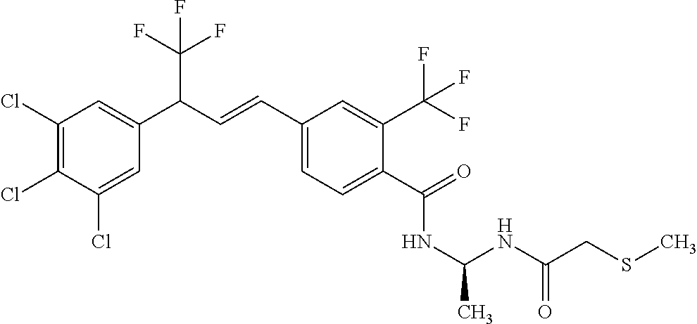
C1(Cl)=C(Cl)C(Cl)=CC(C(C=CC2=CC=C(C(=O)NC(NC(CSC)=O)C)C(C(F)(F)F)=C2)C(F)(F)F)=C1
